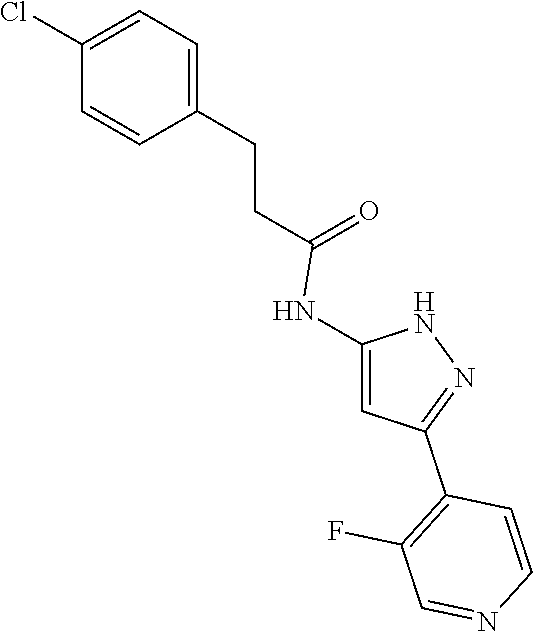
C1=C(CCC(=O)NC2=CC(C3=C(F)C=NC=C3)=NN2)C=CC(Cl)=C1
